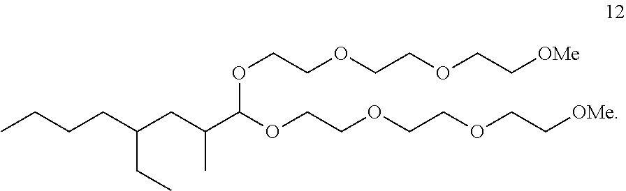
O(CCOCCOCC[OMe])C(C(CC(CC)CCCC)C)OCCOCCOCC[OMe]
